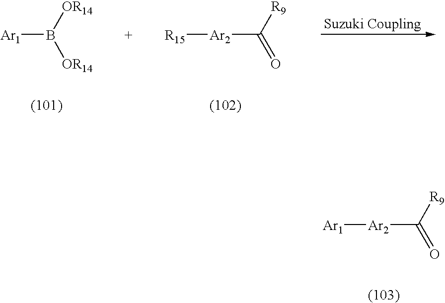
[Ar1]B([OR14])[OR14].[Ar2](C([R9])=O)[R15].[Ar2](C([R9])=O)[Ar1]
